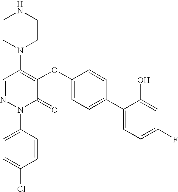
N1(C2=C(OC3=CC=C(C4=CC=C(F)C=C4O)C=C3)C(=O)N(C3=CC=C(Cl)C=C3)N=C2)CCNCC1
